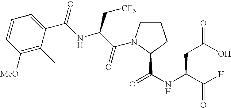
C1=CC([MeO])=C(C)C(C(NC(C(=O)N2CCCC2C(NC(C([H])=O)CC(O)=O)=O)C[CF3])=O)=C1
